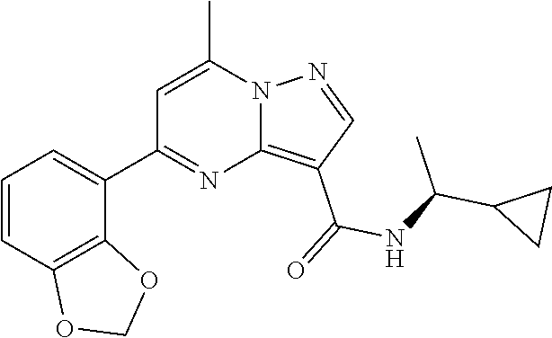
C12=C(C(=O)NC(C3CC3)C)C=NN1C(C)=CC(C1=CC=CC3=C1OCO3)=N2
